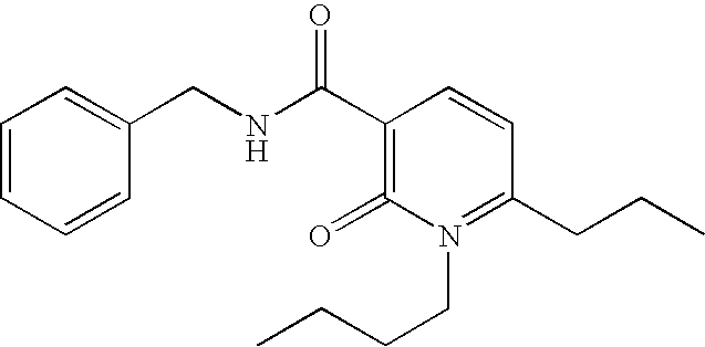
C1=CC=CC(CNC(C2=C(=O)N(CCCC)=C(CCC)C=C2)=O)=C1
